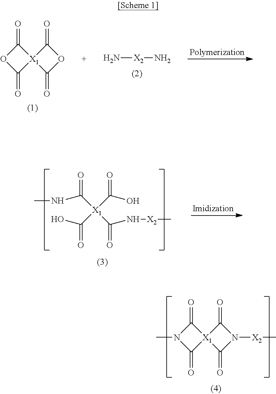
C1(=O)OC(=O)[X1]12C(=O)OC2=O.N[X2]N.C([X1](C(=O)O)(C(=O)N[X2]C)C(=O)O)(=O)NC.C1(=O)N(C)C(=O)[X1]12C(=O)N([X2]C)C2=O
